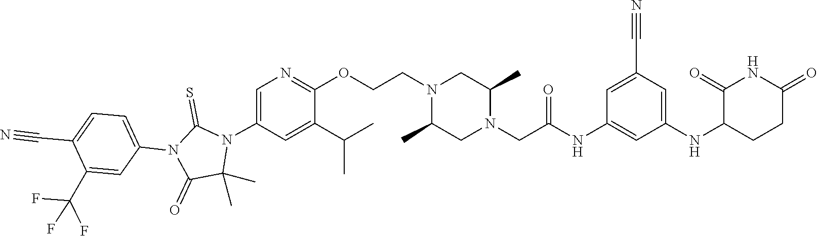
C1(C)(C)N(C2=CN=C(OCCN3C(C)CN(CC(NC4=CC(NC5C(=O)NC(=O)CC5)=CC(C#N)=C4)=O)C(C)C3)C(C(C)C)=C2)C(=S)N(C2=CC=C(C#N)C(C(F)(F)F)=C2)C1=O
